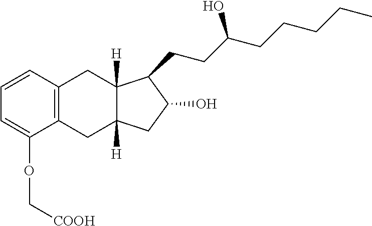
C1=CC2=C(C(OC[COOH])=C1)CC1([H])C([H])(C2)C(CCC(CCCCC)O)C(O)C1
